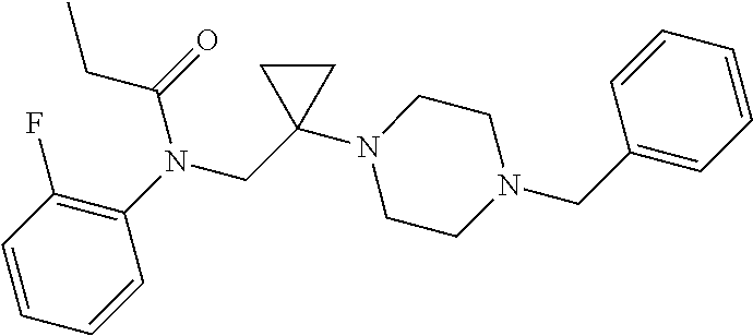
C1=CC(F)=C(N(CC2(N3CCN(CC4=CC=CC=C4)CC3)CC2)C(=O)CC)C=C1
